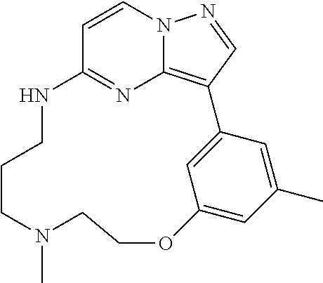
C1=CN2C3=C(C=N2)C2=CC(=CC(C)=C2)OCCN(C)CCCNC1=N3
